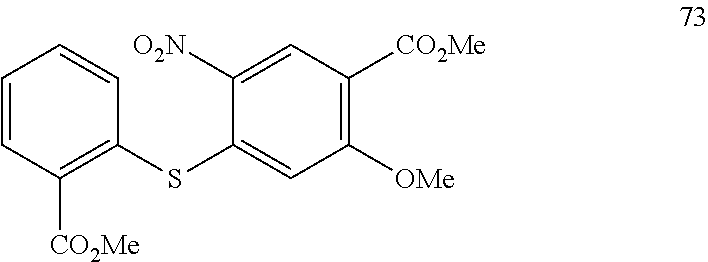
C1=CC([CO2Me])=C(SC2=CC([OMe])=C([CO2Me])C=C2[O2N])C=C1
